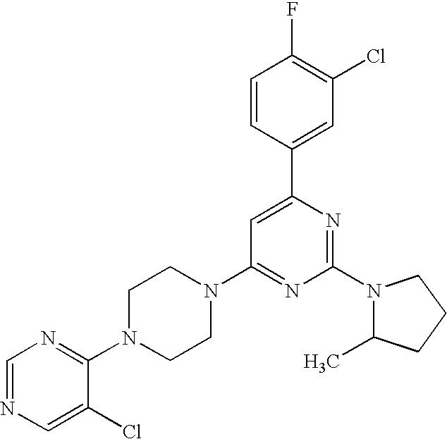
C1=NC=C(Cl)C(N2CCN(C3=NC(N4C(C)CCC4)=NC(C4=CC(Cl)=C(F)C=C4)=C3)CC2)=N1
